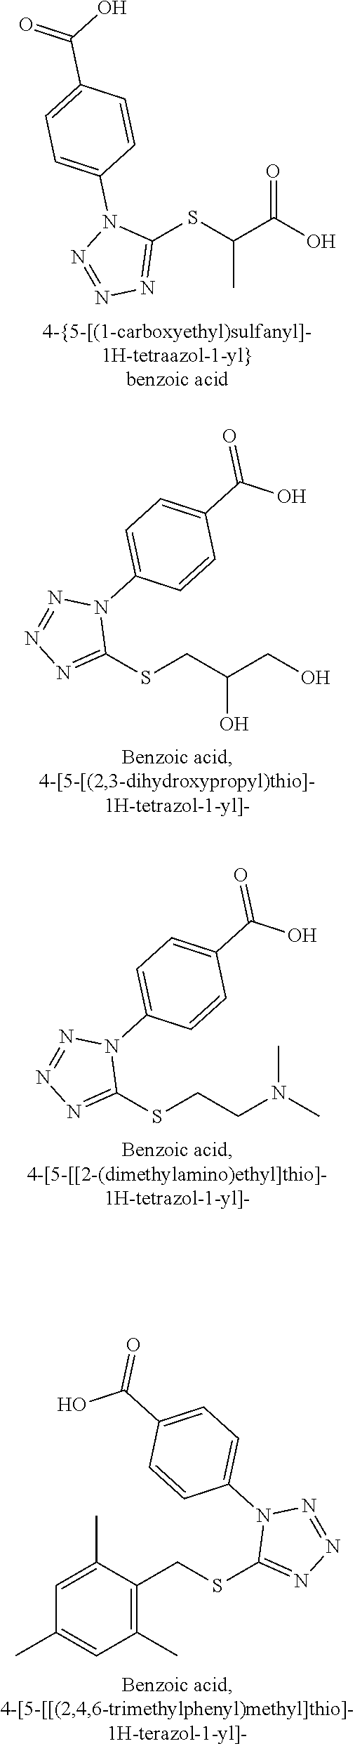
O=C(O)C(SC1=NN=NN1C1=CC=C(C(O)=O)C=C1)C.C(O)C(CSC1=NN=NN1C1=CC=C(C(O)=O)C=C1)O.N(C)(CCSC1=NN=NN1C1=CC=C(C(O)=O)C=C1)C.C1(C)=C(CSC2=NN=NN2C2=CC=C(C(O)=O)C=C2)C(C)=CC(C)=C1
